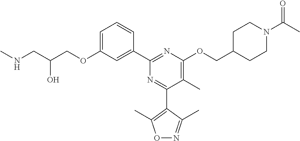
C1=C(OCC(CNC)O)C=C(C2=NC(OCC3CCN(C(C)=O)CC3)=C(C)C(C3=C(C)ON=C3C)=N2)C=C1
